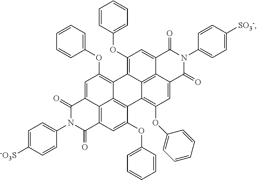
C12=C3C=C(OC4=CC=CC=C4)C4=C1C(=C(OC1=CC=CC=C1)C=C2C(=O)N(C1=CC=C([-O3S])C=C1)C3=O)C1=C(OC2=CC=CC=C2)C=C2C3=C1C4=C(OC1=CC=CC=C1)C=C3C(=O)N(C1=CC=C([SO3-])C=C1)C2=O
